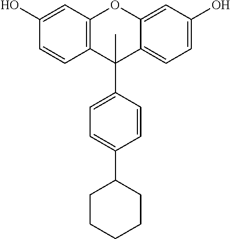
C1=CC(C2(C)C3=C(C=C(O)C=C3)OC3=CC(O)=CC=C23)=CC=C1C1CCCCC1
